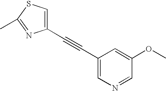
C1(C#CC2=CSC(C)=N2)=CN=CC(OC)=C1
